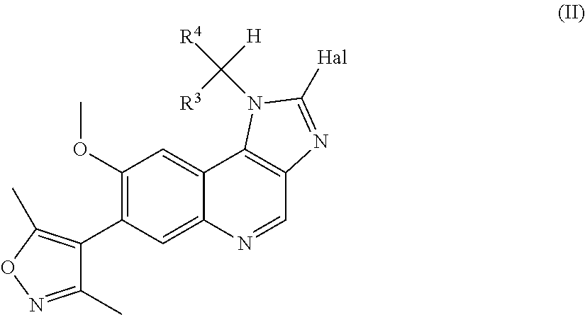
C1(OC)=C(C2=C(C)ON=C2C)C=C2C(=C1)C1=C(C=N2)N=C([Hal])N1C([R4])([H])[R3]
